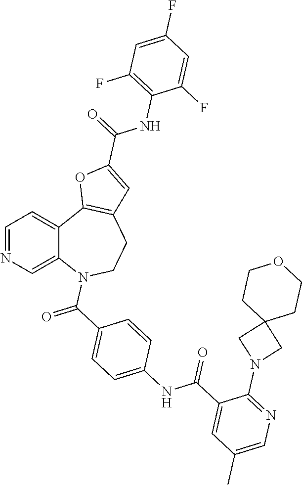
C12=CN=CC=C1C1=C(CCN2C(C2=CC=C(NC(C3=CC(C)=CN=C3N3CC4(C3)CCOCC4)=O)C=C2)=O)C=C(C(=O)NC2=C(F)C=C(F)C=C2F)O1
